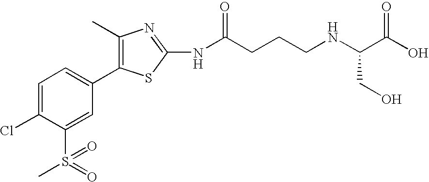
C1=C(Cl)C(S(C)(=O)=O)=CC(C2=C(C)N=C(NC(CCCNC(C(O)=O)CO)=O)S2)=C1
